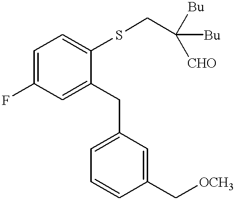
C1=C(CC2=CC(F)=CC=C2SCC([Bu])([Bu])[CHO])C=C(C[OCH3])C=C1
